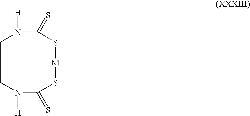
N1([H])C(=S)S[M]SC(=S)N([H])CC1
